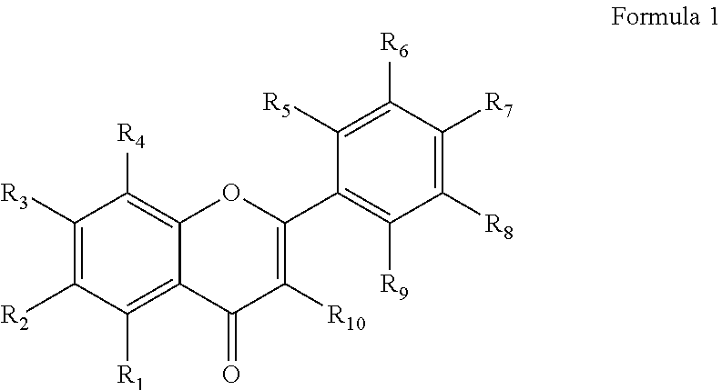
C1([R3])=C([R2])C([R1])=C2C(=C1[R4])OC(C1=C([R9])C([R8])=C([R7])C([R6])=C1[R5])=C([R10])C2=O
